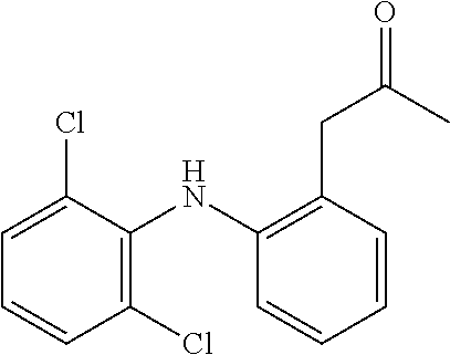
C1(Cl)=C(NC2=C(CC(=O)C)C=CC=C2)C(Cl)=CC=C1
